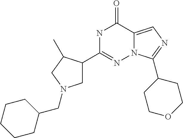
N1C(C2CN(CC3CCCCC3)CC2C)=NN2C(=CN=C2C2CCOCC2)C1=O
